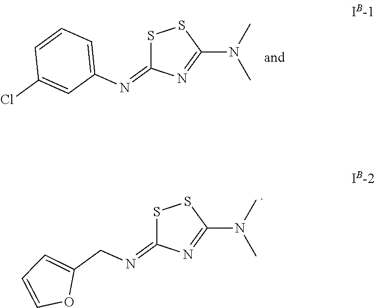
S1C(=NC2=CC=CC(Cl)=C2)N=C(N(C)C)S1.S1C(=NCC2=CC=CO2)N=C(N(C)C)S1
